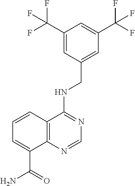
C1=C(CNC2=NC=NC3=C2C=CC=C3C(=O)N)C=C(C(F)(F)F)C=C1C(F)(F)F
